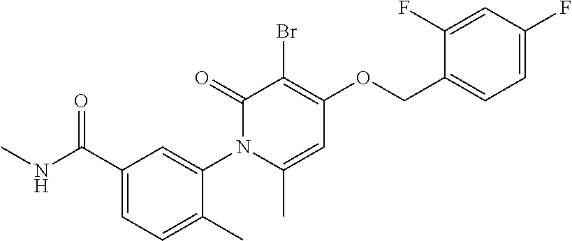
C1(C(=O)NC)=CC=C(C)C(N2C(C)=CC(OCC3=CC=C(F)C=C3F)=C(Br)C2=O)=C1
